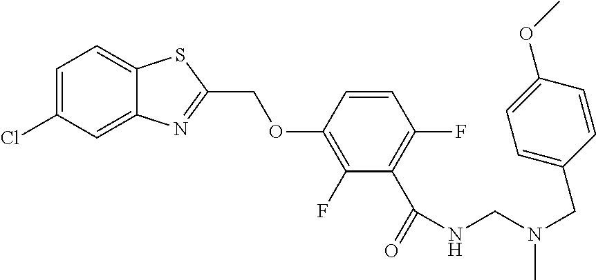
C12=CC(Cl)=CC=C1SC(COC1=C(F)C(C(=O)NCN(CC3=CC=C(OC)C=C3)C)=C(F)C=C1)=N2
